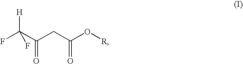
FC(C(CC(O[R])=O)=O)([H])F
